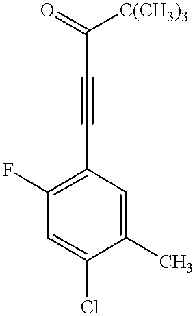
C1(C)=CC(C#CC([C(CH3)3])=O)=C(F)C=C1Cl
